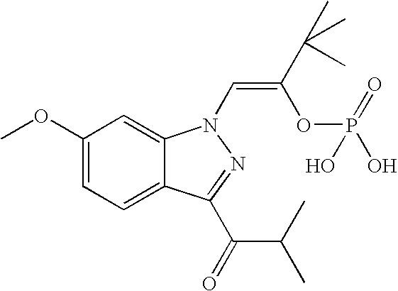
C1(OC)=CC=C2C(=C1)N(C=C(C(C)(C)C)OP(O)(=O)O)N=C2C(=O)C(C)C
